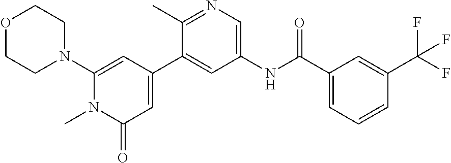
O1CCN(C2=CC(C3=CC(NC(C4=CC=CC(C(F)(F)F)=C4)=O)=CN=C3C)=CC(=O)N2C)CC1
